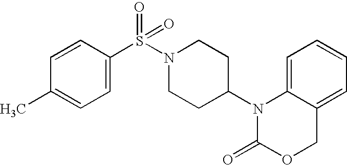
C1=C2C(=CC=C1)COC(=O)N2C1CCN(S(C2=CC=C(C)C=C2)(=O)=O)CC1
